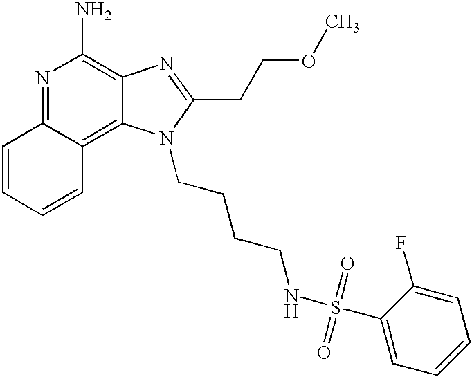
N1=C2C(=C3C(=C1N)N=C(CCOC)N3CCCCNS(C1=CC=CC=C1F)(=O)=O)C=CC=C2
